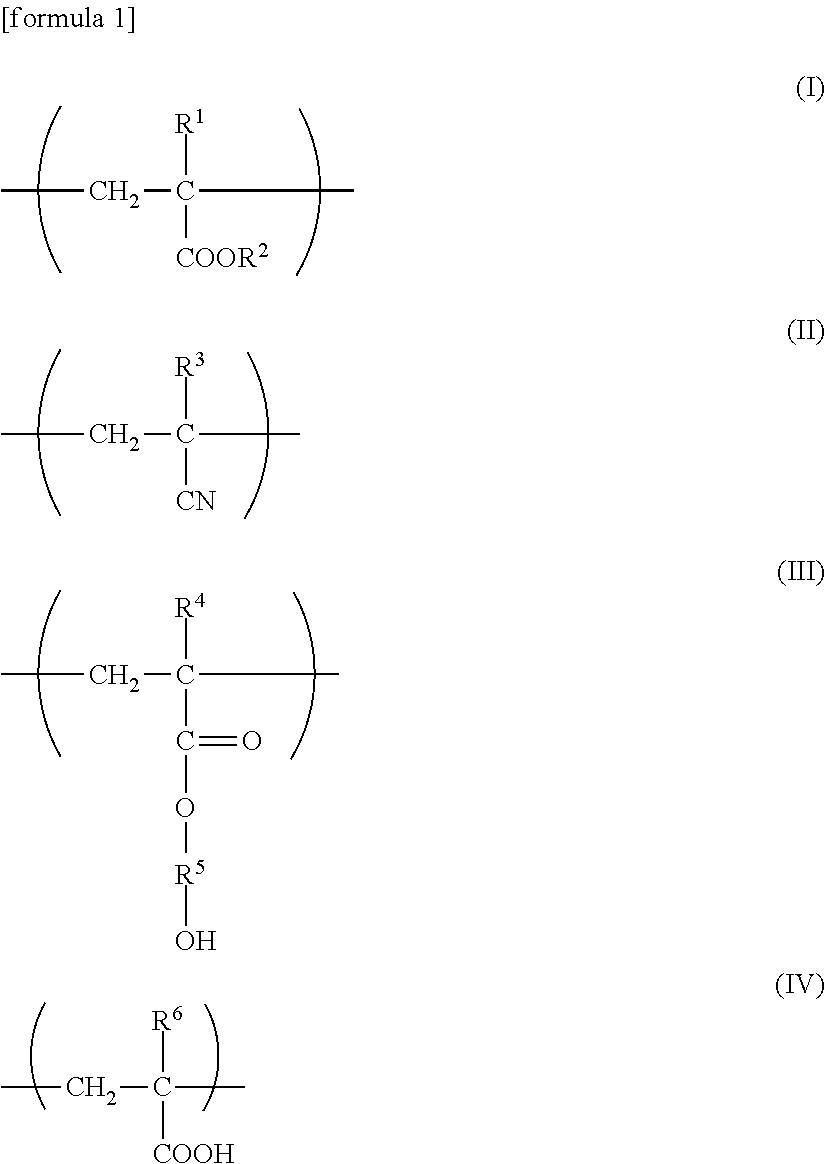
CCC([R1])([COOR2])C.CCC([R3])([CN])C.CCC(C)([R4])C(O[R5]O)=O.CCC([R6])([COOH])C
